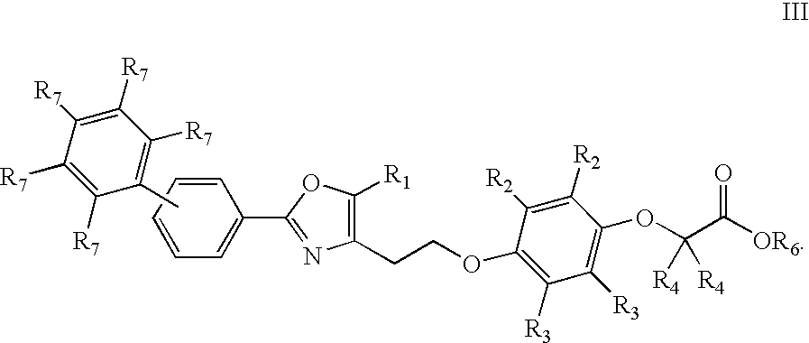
C1=CC=CC=C1C1=NC(CCOC2=C([R3])C([R3])=C(OC([R4])([R4])C(=O)[OR6])C([R2])=C2[R2])=C([R1])O1.CC1=C([R7])C([R7])=C([R7])C([R7])=C1[R7]
